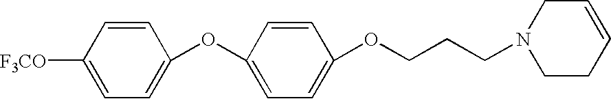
C1(OC2=CC=C(OCCCN3CC=CCC3)C=C2)=CC=C([F3CO])C=C1
